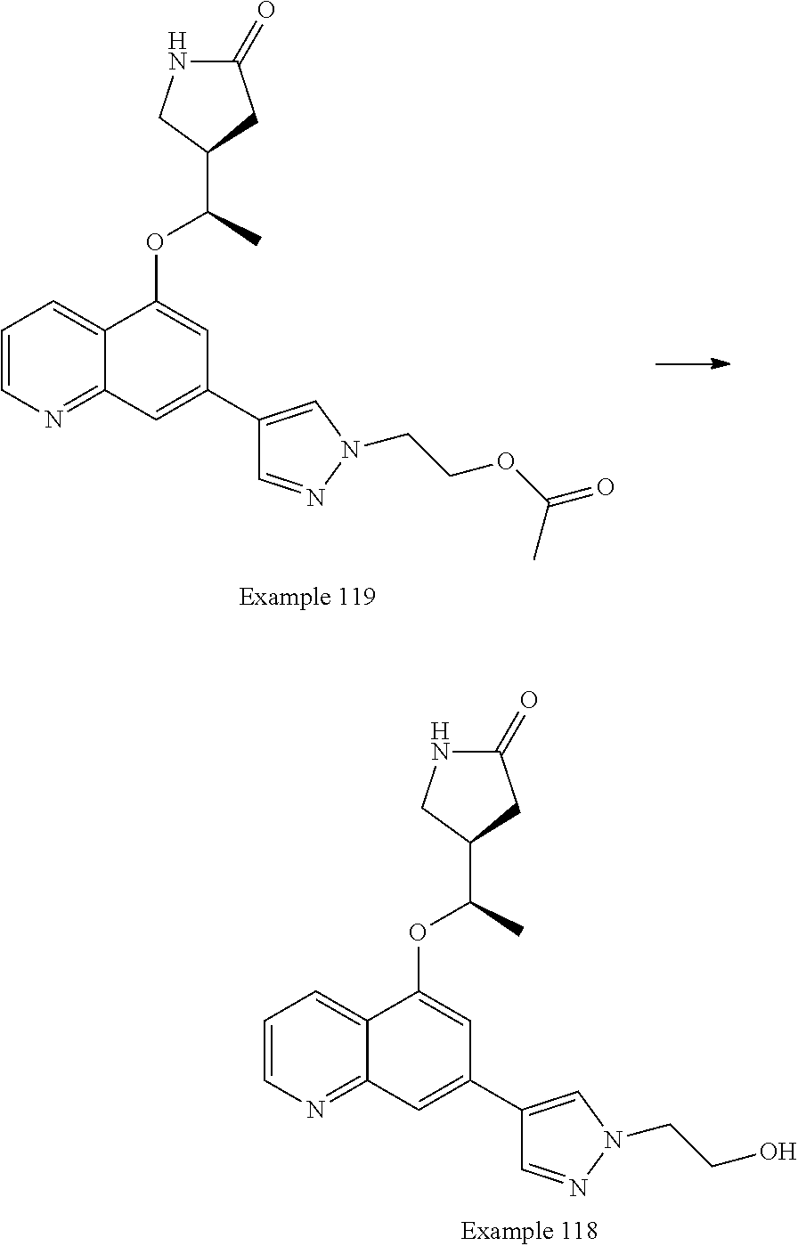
C1=CN=C2C(=C1)C(OC(C)C1CNC(=O)C1)=CC(C1=CN(CCOC(=O)C)N=C1)=C2.C1=CN=C2C(=C1)C(OC(C)C1CNC(=O)C1)=CC(C1=CN(CCO)N=C1)=C2
